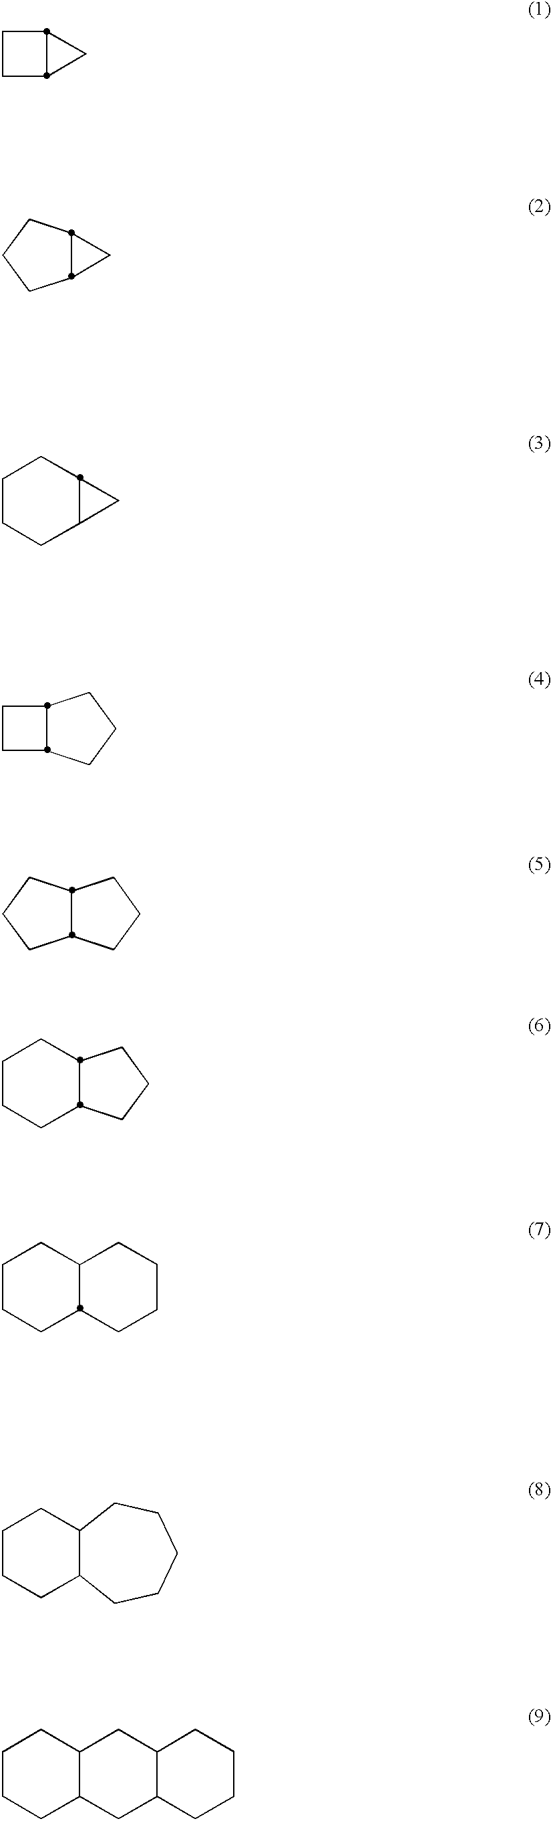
C12C(CCC1)CCC2.C12C(CCC1)CCCC2.C12C(CCCC1)CCCC2.C1CC2C1C2.C12C(C1)CCC2.C1CCC2C(C1)C2.C1CC2C1CCC2.C1CCC2C(C1)CCCCC2.C1CCC2C(C1)CC1C(C2)CCCC1
